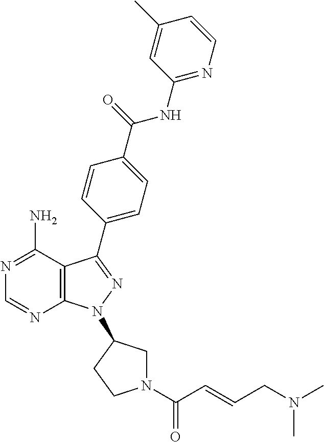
N1=C(N)C2=C(N=C1)N(C1CN(C(C=CCN(C)C)=O)CC1)N=C2C1=CC=C(C(NC2=NC=CC(C)=C2)=O)C=C1
